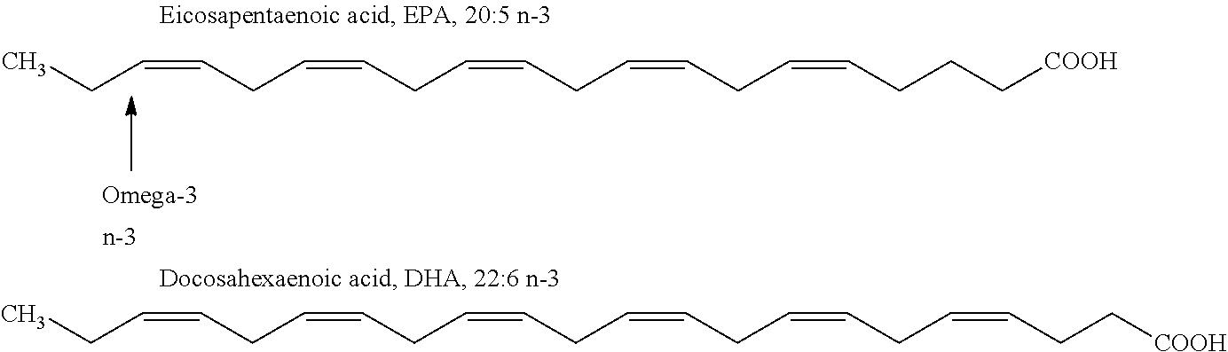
CCC=CCC=CCC=CCC=CCC=CCC=CCC[COOH].CCC=CCC=CCC=CCC=CCC=CCCC[COOH]
